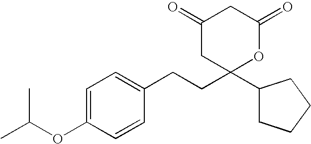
CC(OC1=CC=C(CCC2(C3CCCC3)OC(=O)CC(=O)C2)C=C1)C
